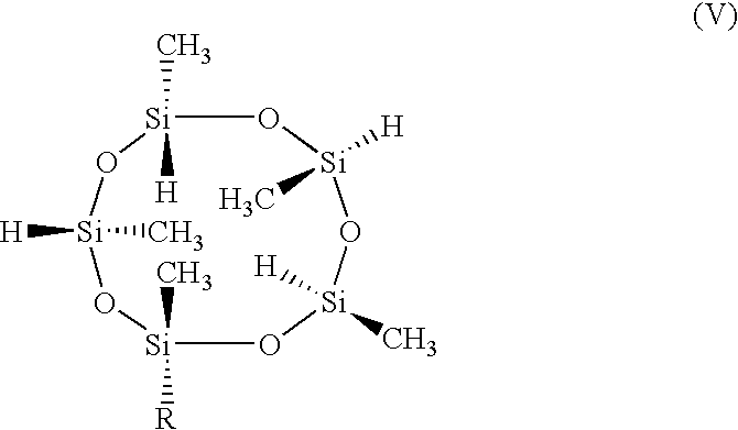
O1[Si](C)([R])O[Si](C)([H])O[Si](C)([H])O[Si]([H])(C)O[Si]1(C)[H]
